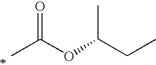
CC(OC(CC)C)=O
